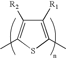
C1([R1])=C(C)SC(C)=C1[R2]
